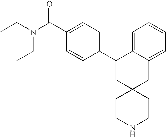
C1(C2CC3(CC4=CC=CC=C24)CCNCC3)=CC=C(C(N(CC)CC)=O)C=C1
